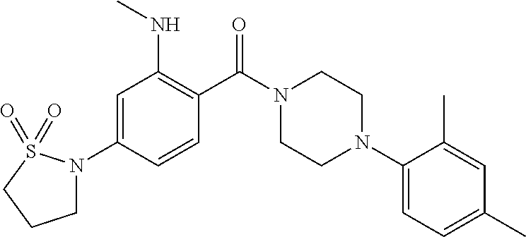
C1=C(N2CCCS2(=O)=O)C=CC(C(N2CCN(C3=CC=C(C)C=C3C)CC2)=O)=C1NC
